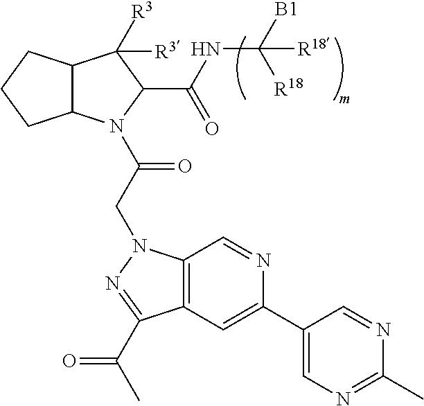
C12C(N(C(CN3C4=C(C=C(C5=CN=C(C)N=C5)N=C4)C(C(C)=O)=N3)=O)C(C(NC([B1])([R18])[R18])=O)C1([R3])[R3])CCC2
